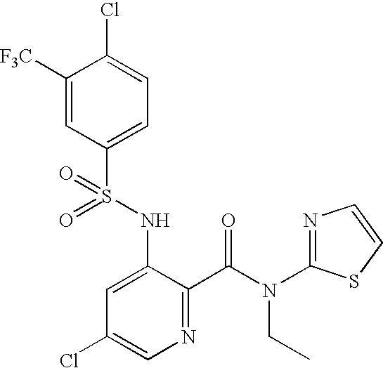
C1([F3C])=CC(S(NC2=CC(Cl)=CN=C2C(=O)N(C2=NC=CS2)CC)(=O)=O)=CC=C1Cl
